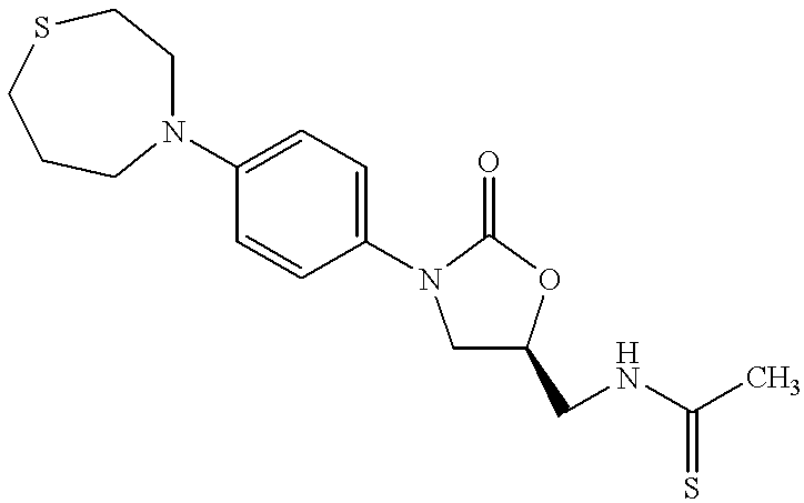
C1C(CNC(C)=S)OC(=O)N1C1=CC=C(N2CCSCCC2)C=C1
